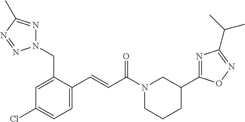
N1(CC2=CC(Cl)=CC=C2C=CC(N2CCCC(C3=NC(C(C)C)=NO3)C2)=O)N=C(C)N=N1
